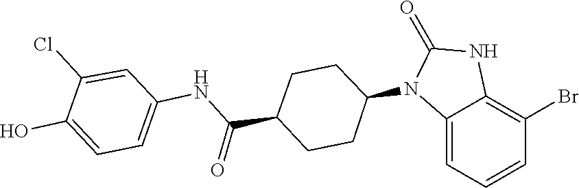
O=C1NC2=C(Br)C=CC=C2N1C1CCC(C(NC2=CC=C(O)C(Cl)=C2)=O)CC1
